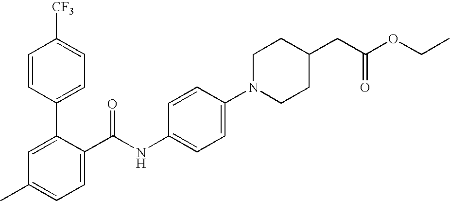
C1=CC(C2=CC(C)=CC=C2C(NC2=CC=C(N3CCC(CC(OCC)=O)CC3)C=C2)=O)=CC=C1[CF3]
